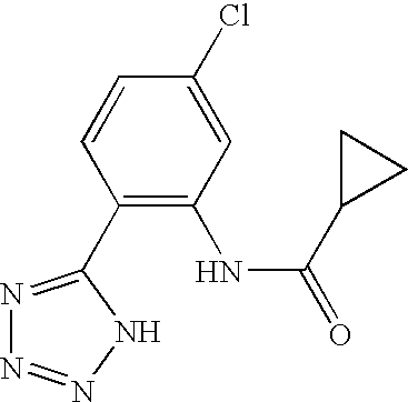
N1=C(C2=C(NC(=O)C3CC3)C=C(Cl)C=C2)NN=N1
